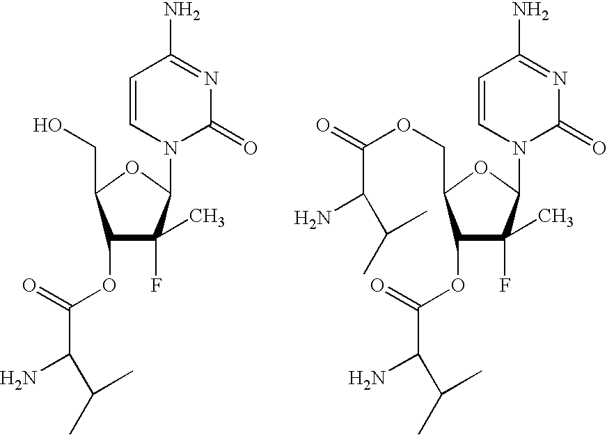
C1(OC(=O)C(N)C(C)C)C(F)(C)C(N2C(=O)N=C(N)C=C2)OC1CO.C1(OC(=O)C(N)C(C)C)C(F)(C)C(N2C(=O)N=C(N)C=C2)OC1COC(=O)C(N)C(C)C
